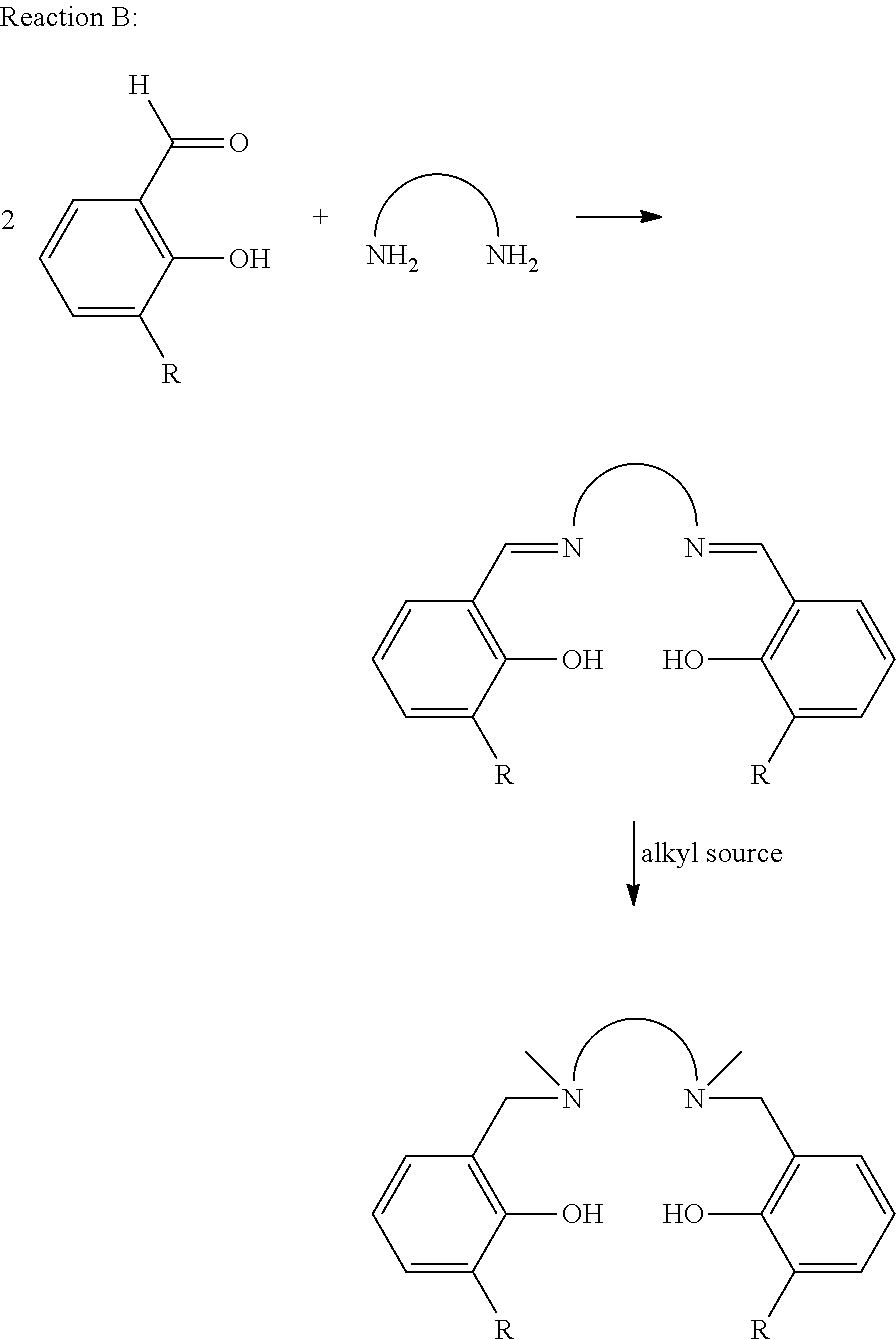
C1=C([R])C(O)=C(CNC)C=C1.C1=C([R])C(O)=C(CNC)C=C1.C1=C([R])C(O)=C(C([H])=O)C=C1.N.N.C1=C([R])C(O)=C(C=N)C=C1.C1=C([R])C(O)=C(C=N)C=C1
